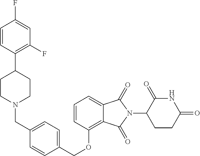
C(OC1=C2C(=CC=C1)C(=O)N(C1C(=O)NC(=O)CC1)C2=O)C1=CC=C(CN2CCC(C3=C(F)C=C(F)C=C3)CC2)C=C1
